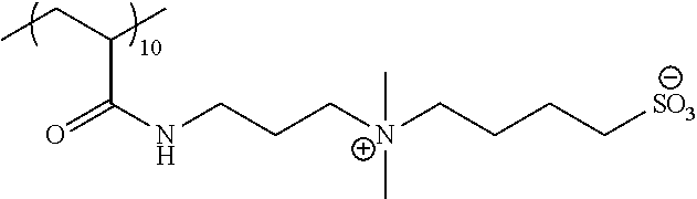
O=C(NCCC[N+](CCCC[SO3])(C)C)C(CC)C
